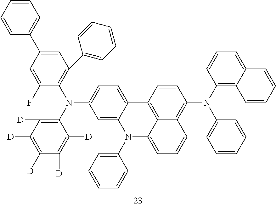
C1=CC=CC(C2=CC(C3=CC=CC=C3)=C(N(C3=C([D])C([D])=C([D])C([D])=C3[D])C3=CC=C4C(=C3)N(C3=CC=CC=C3)C3=CC=CC5=C(N(C6=C7C(=CC=C6)C=CC=C7)C6=CC=CC=C6)C=CC4=C53)C(F)=C2)=C1
